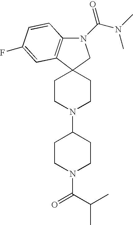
C1CN(C(C(C)C)=O)CCC1N1CCC2(CC1)C1=C(N(C(=O)N(C)C)C2)C=CC(F)=C1
